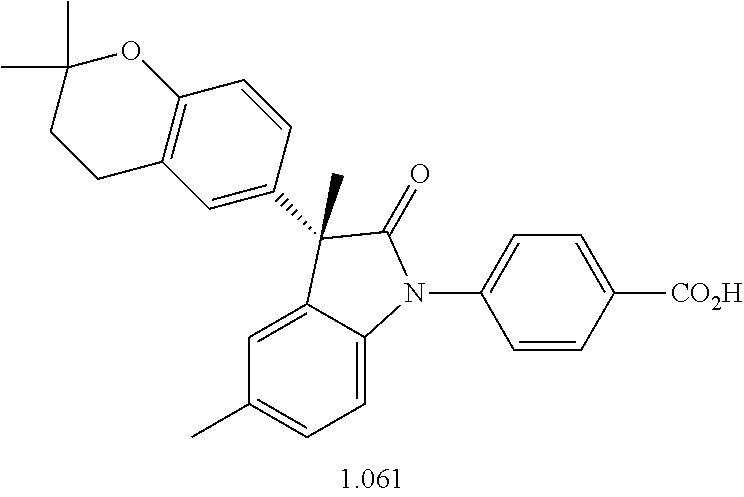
C1=C2C(=CC=C1C)N(C1=CC=C([CO2H])C=C1)C(=O)C2(C)C1=CC2=C(C=C1)OC(C)(C)CC2
